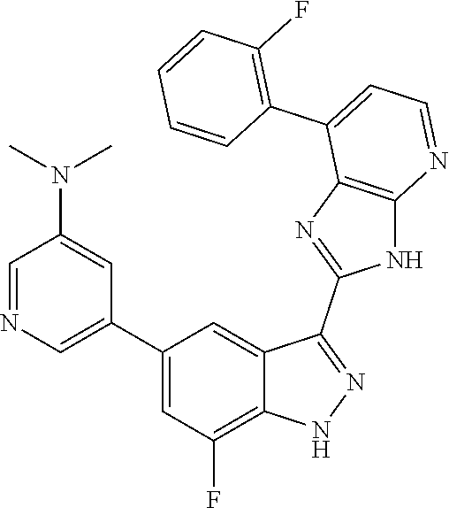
C1=NC=C(C2=CC(F)=C3C(=C2)C(C2=NC4=C(N2)N=CC=C4C2=C(F)C=CC=C2)=NN3)C=C1N(C)C
